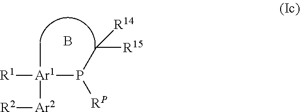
[R1][Ar1](P([RP])C([R15])[R14])([Ar2][R2])C.B
